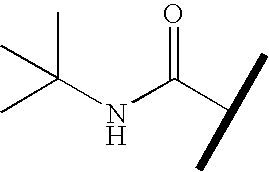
CC(NC(C(C)C)=O)(C)C
